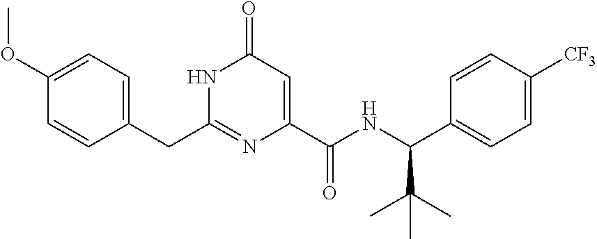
C1(OC)=CC=C(CC2=NC(C(=O)NC(C3=CC=C([CF3])C=C3)C(C)(C)C)=CC(=O)N2)C=C1
